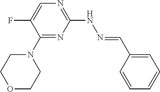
C1(N2CCOCC2)=NC(NN=CC2=CC=CC=C2)=NC=C1F
